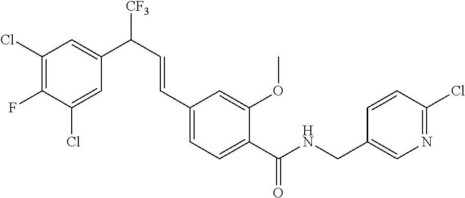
C1(Cl)=CC(C(C=CC2=CC=C(C(NCC3=CN=C(Cl)C=C3)=O)C(OC)=C2)[CF3])=CC(Cl)=C1F
